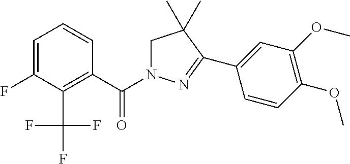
C1=C(F)C(C(F)(F)F)=C(C(N2CC(C)(C)C(C3=CC(OC)=C(OC)C=C3)=N2)=O)C=C1
